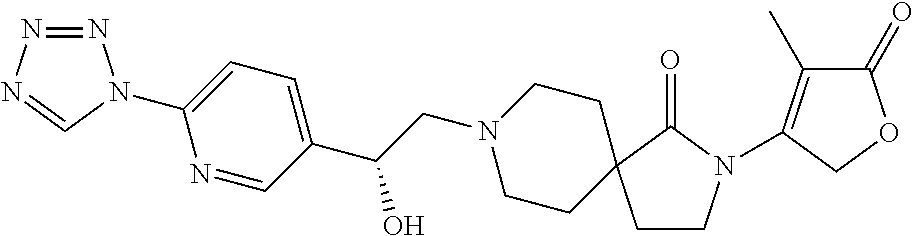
N1=NN=CN1C1=CC=C(C(CN2CCC3(CC2)CCN(C2=C(C)C(=O)OC2)C3=O)O)C=N1
